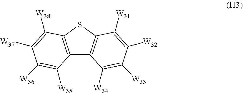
C12=C(SC3=C1C([W34])=C([W33])C([W32])=C3[W31])C([W38])=C([W37])C([W36])=C2[W35]
